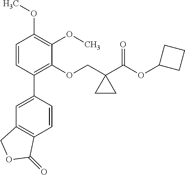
C1=CC(C2=CC3=C(C=C2)C(=O)OC3)=C(OCC2(C(=O)OC3CCC3)CC2)C(OC)=C1OC
